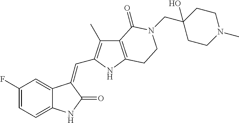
C1(F)=CC=C2C(=C1)C(=CC1=C(C)C3=C(N1)CCN(CC1(O)CCN(C)CC1)C3=O)C(=O)N2
